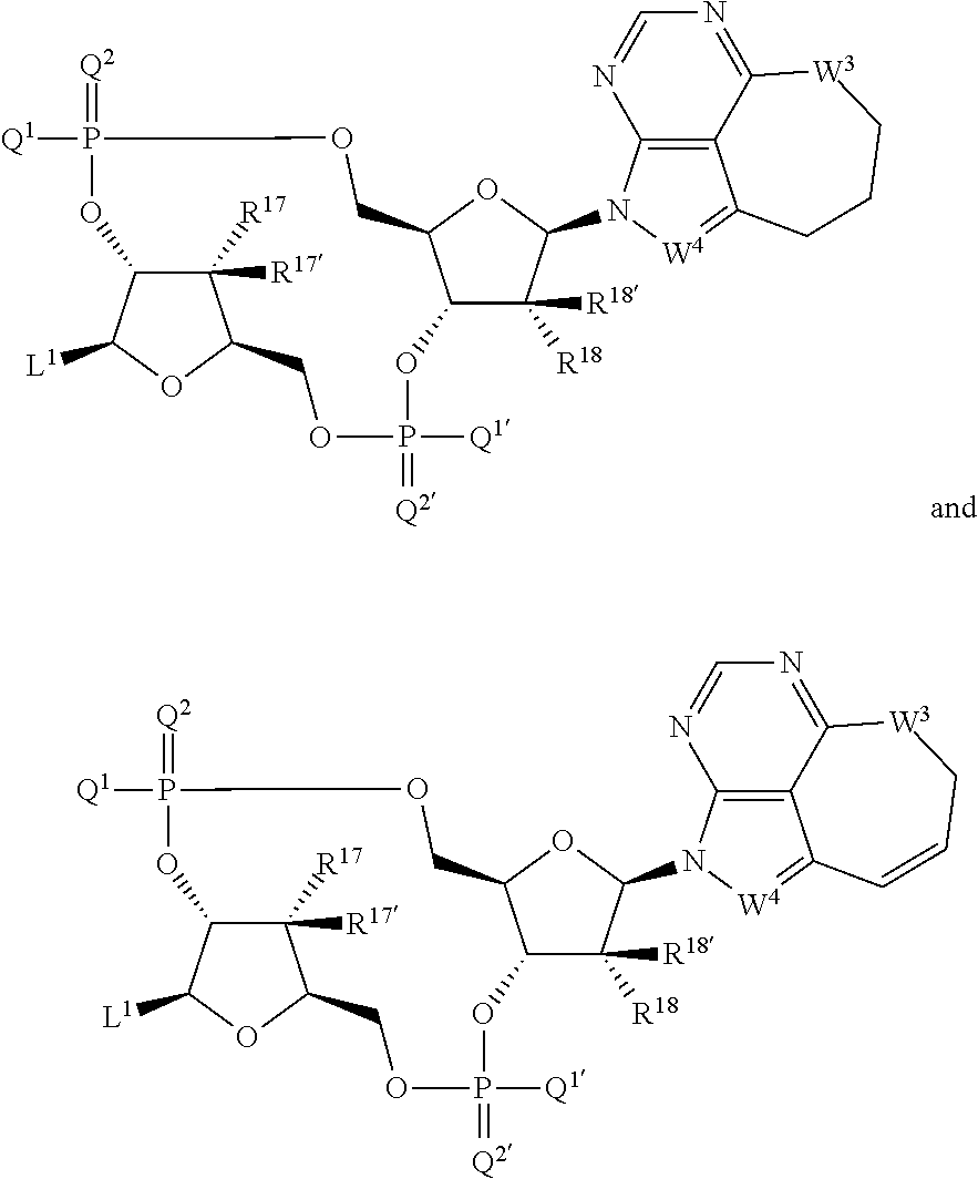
[L1]C1OC2C([R17])([R17])C1OP(=[Q2])([Q1])OCC1C(C([R18])([R18])C(N3[W4]=C4C5=C3N=CN=C5[W3]CC=C4)O1)OP([Q1])(=[Q2])OC2.[L1]C1OC2C([R17])([R17])C1OP(=[Q2])([Q1])OCC1C(C([R18])([R18])C(N3[W4]=C4C5=C3N=CN=C5[W3]CCC4)O1)OP([Q1])(=[Q2])OC2
